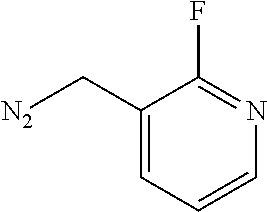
[N2]CC1=CC=CN=C1F
